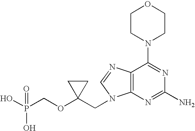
OP(COC1(CN2C3=C(N=C2)C(N2CCOCC2)=NC(N)=N3)CC1)(O)=O
